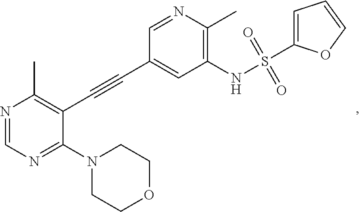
N1=CN=C(N2CCOCC2)C(C#CC2=CC(NS(=O)(=O)C3=CC=CO3)=C(C)N=C2)=C1C
